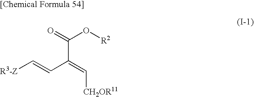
O=C(O[R2])C(=C[CH2OR11])C=C[R3-Z]
